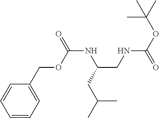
C(CNC(OC(C)(C)C)=O)(NC(=O)OCC1=CC=CC=C1)CC(C)C
